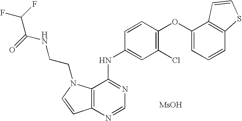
C12=C(N=CN=C1NC1=CC(Cl)=C(OC3=CC=CC4=C3C=CS4)C=C1)C=CN2CCNC(C(F)F)=O.[MsOH]
